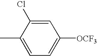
C1=C(C)C(Cl)=CC([OCF3])=C1
